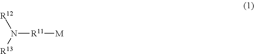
N([R11][M])([R12])[R13]
